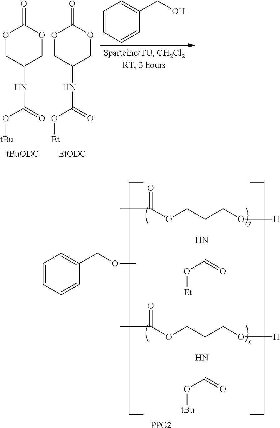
O1CC(NC(=O)O[tBu])COC1=O.C1=CC=CC(CO)=C1.O1CC(NC(=O)O[Et])COC1=O.CC(=O)OCC(NC(=O)O[Et])CO[H].CC(=O)OCC(NC(=O)O[tBu])CO[H].C1=CC=CC(COC)=C1.[PPC2]
